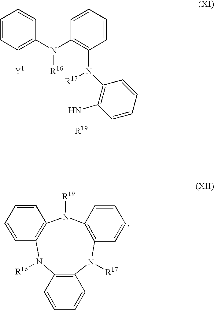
C12=C(N([R19])C3=C(N([R16])C4=C(N1[R17])C=CC=C4)C=CC=C3)C=CC=C2.C1=CC([Y1])=C(N(C2=C(N([R17])C3=C(N[R19])C=CC=C3)C=CC=C2)[R16])C=C1
